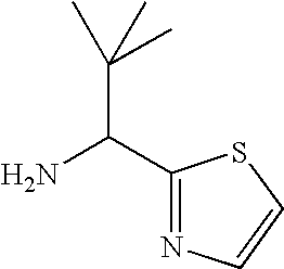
C(N)(C1=NC=CS1)C(C)(C)C
